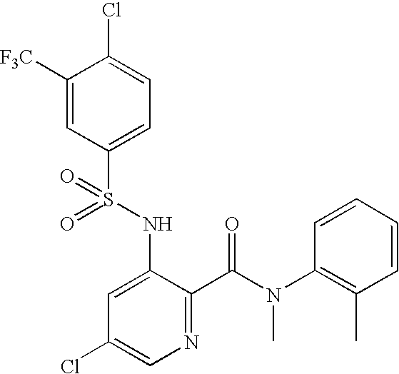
C1([F3C])=CC(S(NC2=CC(Cl)=CN=C2C(=O)N(C2=C(C)C=CC=C2)C)(=O)=O)=CC=C1Cl
